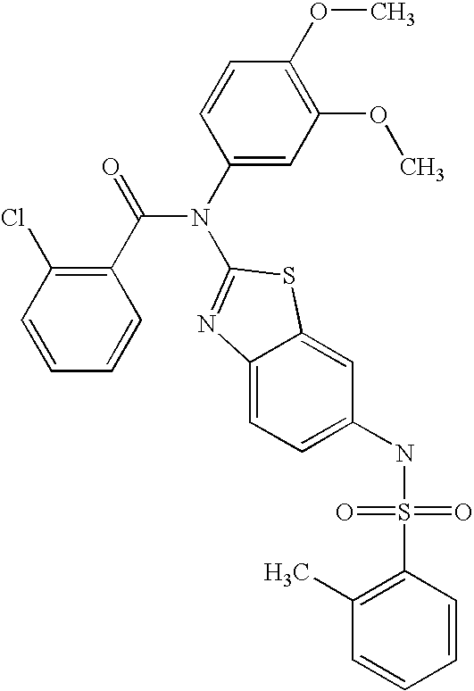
C1=CC(Cl)=C(C(=O)N(C2=CC(OC)=C(OC)C=C2)C2=NC3=CC=C(NS(=O)(=O)C4=C(C)C=CC=C4)C=C3S2)C=C1
